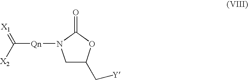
C1C(C[Y])OC(=O)N1[Qn]C(=[X1])[X2]
